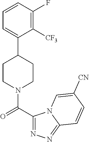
C1=CC(F)=C([CF3])C(C2CCN(C(C3=NN=C4N3C=C([CN])C=C4)=O)CC2)=C1
